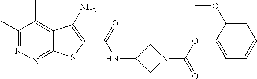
C1(C)=NN=C2C(=C1C)C(N)=C(C(=O)NC1CN(C(OC3=CC=CC=C3OC)=O)C1)S2
